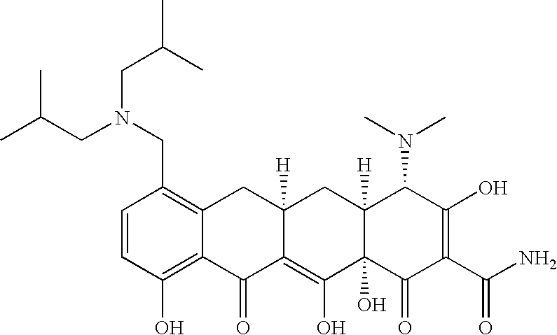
C1=CC(CN(CC(C)C)CC(C)C)=C2C(=C1O)C(=O)C1=C(O)C3(O)C([H])(CC1([H])C2)C(N(C)C)C(O)=C(C(N)=O)C3=O
